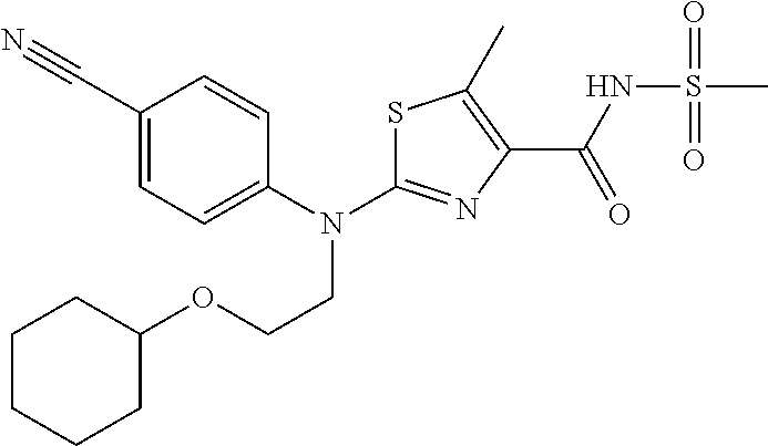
S1C(N(C2=CC=C(C#N)C=C2)CCOC2CCCCC2)=NC(C(NS(C)(=O)=O)=O)=C1C
